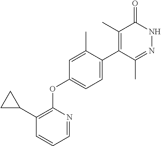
C1(C)=C(C2=CC=C(OC3=C(C4CC4)C=CC=N3)C=C2C)C(C)=NNC1=O
